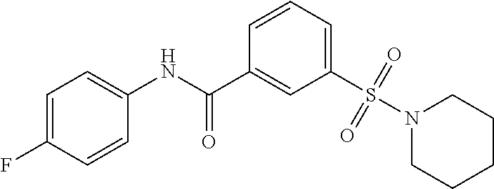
C1(S(=O)(=O)N2CCCCC2)=CC=CC(C(NC2=CC=C(F)C=C2)=O)=C1
